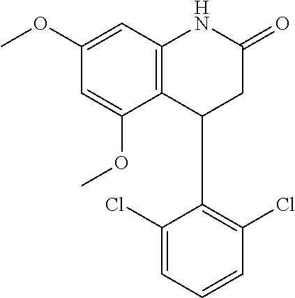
C12=C(C=C(OC)C=C1OC)NC(=O)CC2C1=C(Cl)C=CC=C1Cl
